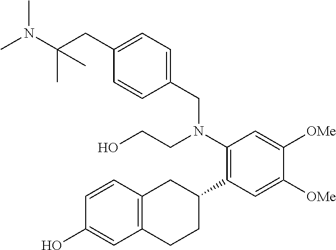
C(C1=CC=C(CN(C2=C(C3CC4=C(CC3)C=C(O)C=C4)C=C([OMe])C([OMe])=C2)CCO)C=C1)C(N(C)C)(C)C
